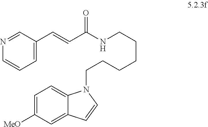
N1=CC(C=CC(NCCCCCCN2C3=CC=C([MeO])C=C3C=C2)=O)=CC=C1
